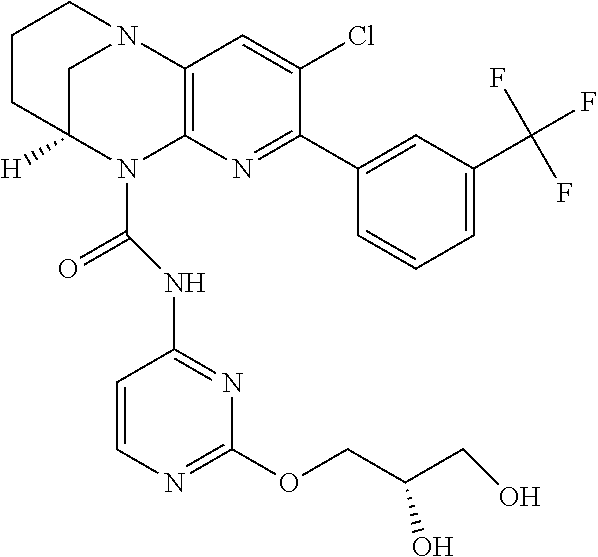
C1CC2([H])CN(C1)C1=C(N2C(NC2=NC(OCC(CO)O)=NC=C2)=O)N=C(C2=CC(C(F)(F)F)=CC=C2)C(Cl)=C1
